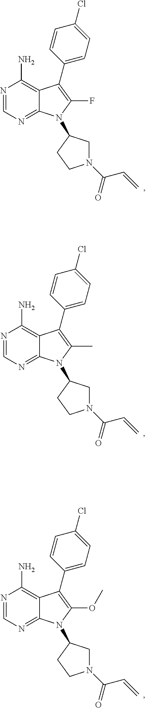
N1=CN=C2C(=C1N)C(C1=CC=C(Cl)C=C1)=C(F)N2C1CN(C(C=C)=O)CC1.N1=CN=C2C(=C1N)C(C1=CC=C(Cl)C=C1)=C(C)N2C1CN(C(C=C)=O)CC1.N1=CN=C2C(=C1N)C(C1=CC=C(Cl)C=C1)=C(OC)N2C1CN(C(C=C)=O)CC1
